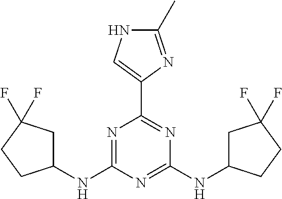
N1=C(NC2CC(F)(F)CC2)N=C(NC2CC(F)(F)CC2)N=C1C1=CNC(C)=N1
